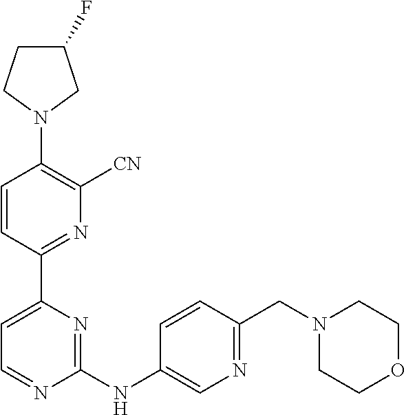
C1=CC(C2=CC=NC(NC3=CN=C(CN4CCOCC4)C=C3)=N2)=NC([CN])=C1N1CC(F)CC1
